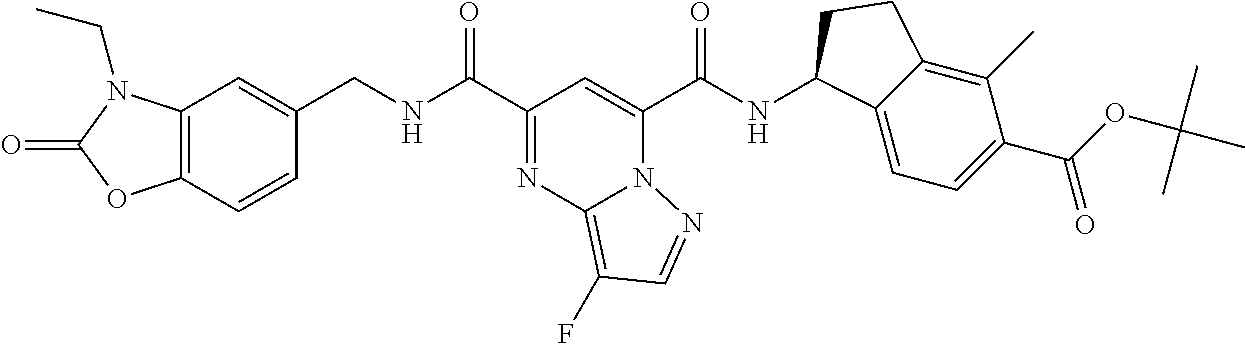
C12=C(C=CC(CNC(C3=NC4=C(F)C=NN4C(C(NC4C5=CC=C(C(=O)OC(C)(C)C)C(C)=C5CC4)=O)=C3)=O)=C1)OC(=O)N2CC
